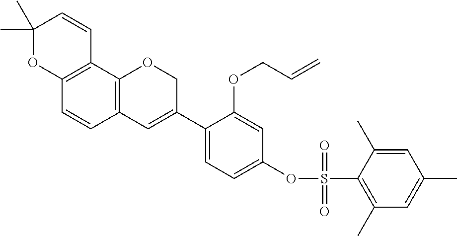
C1(C)(C)OC2=C(C=C1)C1=C(C=C2)C=C(C2=CC=C(OS(C3=C(C)C=C(C)C=C3C)(=O)=O)C=C2OCC=C)CO1
